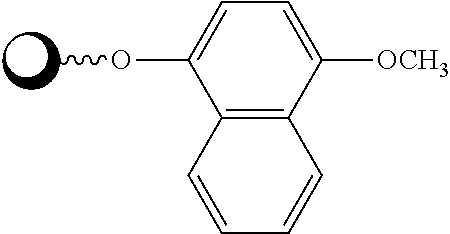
C12=C(C([OCH3])=CC=C1OC)C=CC=C2
